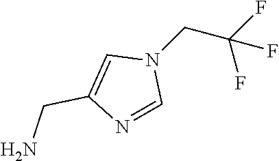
NCC1=CN(CC(F)(F)F)C=N1
